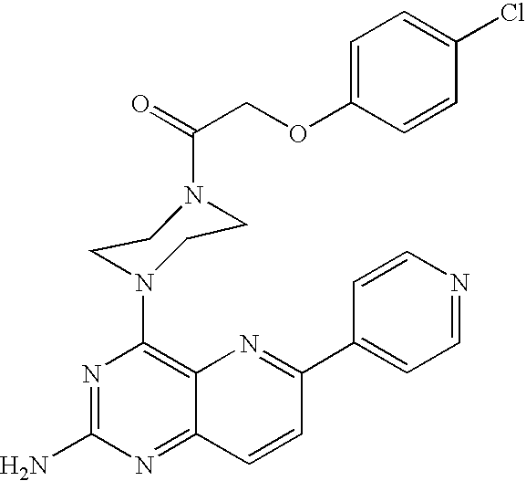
N1=C(N)N=C2C(=C1N1CCN(C(COC3=CC=C(Cl)C=C3)=O)CC1)N=C(C1=CC=NC=C1)C=C2
